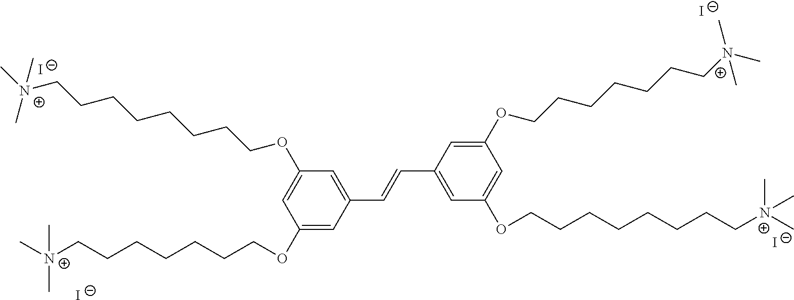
[I-].[I-].C1(OCCCCCCC[N+](C)(C)C)=CC(C=CC2=CC(OCCCCCCCC[N+](C)(C)C)=CC(OCCCCCCC[N+](C)(C)C)=C2)=CC(OCCCCCCCC[N+](C)(C)C)=C1.[I-].[I-]
